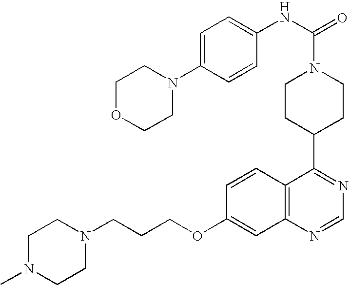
C12=C(C=CC(OCCCN3CCN(C)CC3)=C1)C(C1CCN(C(NC3=CC=C(N4CCOCC4)C=C3)=O)CC1)=NC=N2
